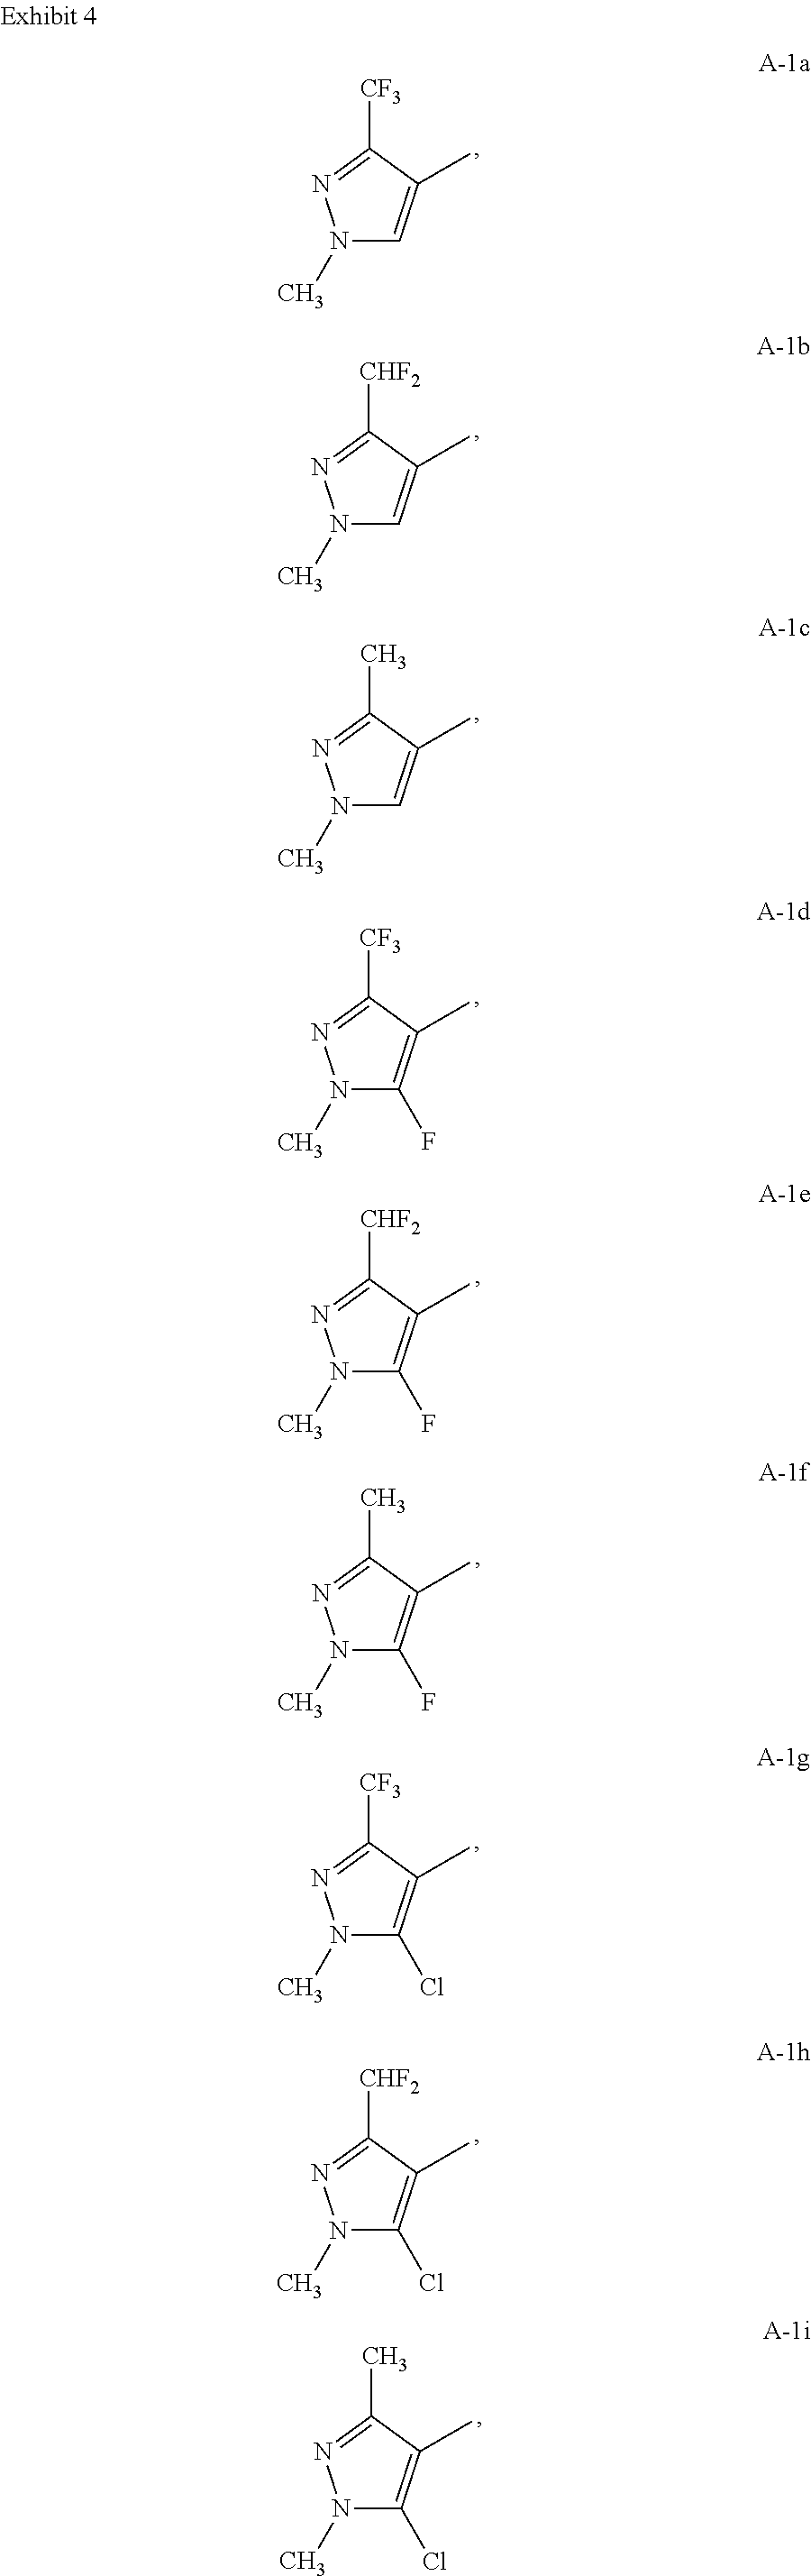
N1(C)C=C(C)C([CF3])=N1.N1(C)C=C(C)C([CHF2])=N1.N1(C)C=C(C)C(C)=N1.N1(C)C(F)=C(C)C([CF3])=N1.N1(C)C(Cl)=C(C)C([CF3])=N1.N1(C)N=C([CHF2])C(C)=C1F.N1(C)N=C(C)C(C)=C1F.N1(C)N=C([CHF2])C(C)=C1Cl.N1(C)N=C(C)C(C)=C1Cl
